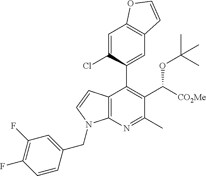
C1=CC(CN2C3=C(C(C4=CC5=C(C=C4Cl)OC=C5)=C(C(OC(C)(C)C)[CO2Me])C(C)=N3)C=C2)=CC(F)=C1F
